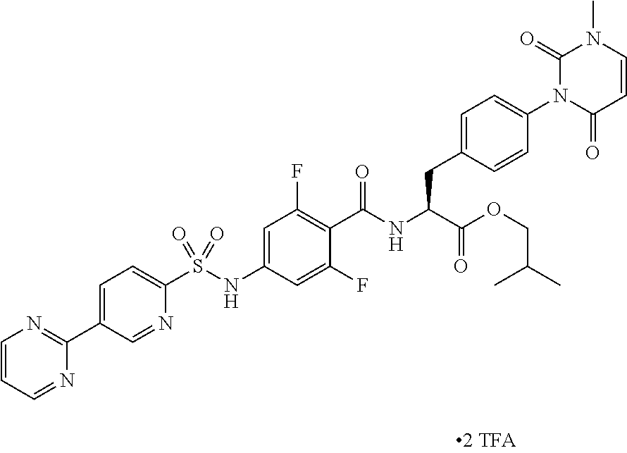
C1=CC(=O)N(C2=CC=C(CC(C(=O)OCC(C)C)NC(=O)C3=C(F)C=C(NS(C4=CC=C(C5=NC=CC=N5)C=N4)(=O)=O)C=C3F)C=C2)C(=O)N1C
